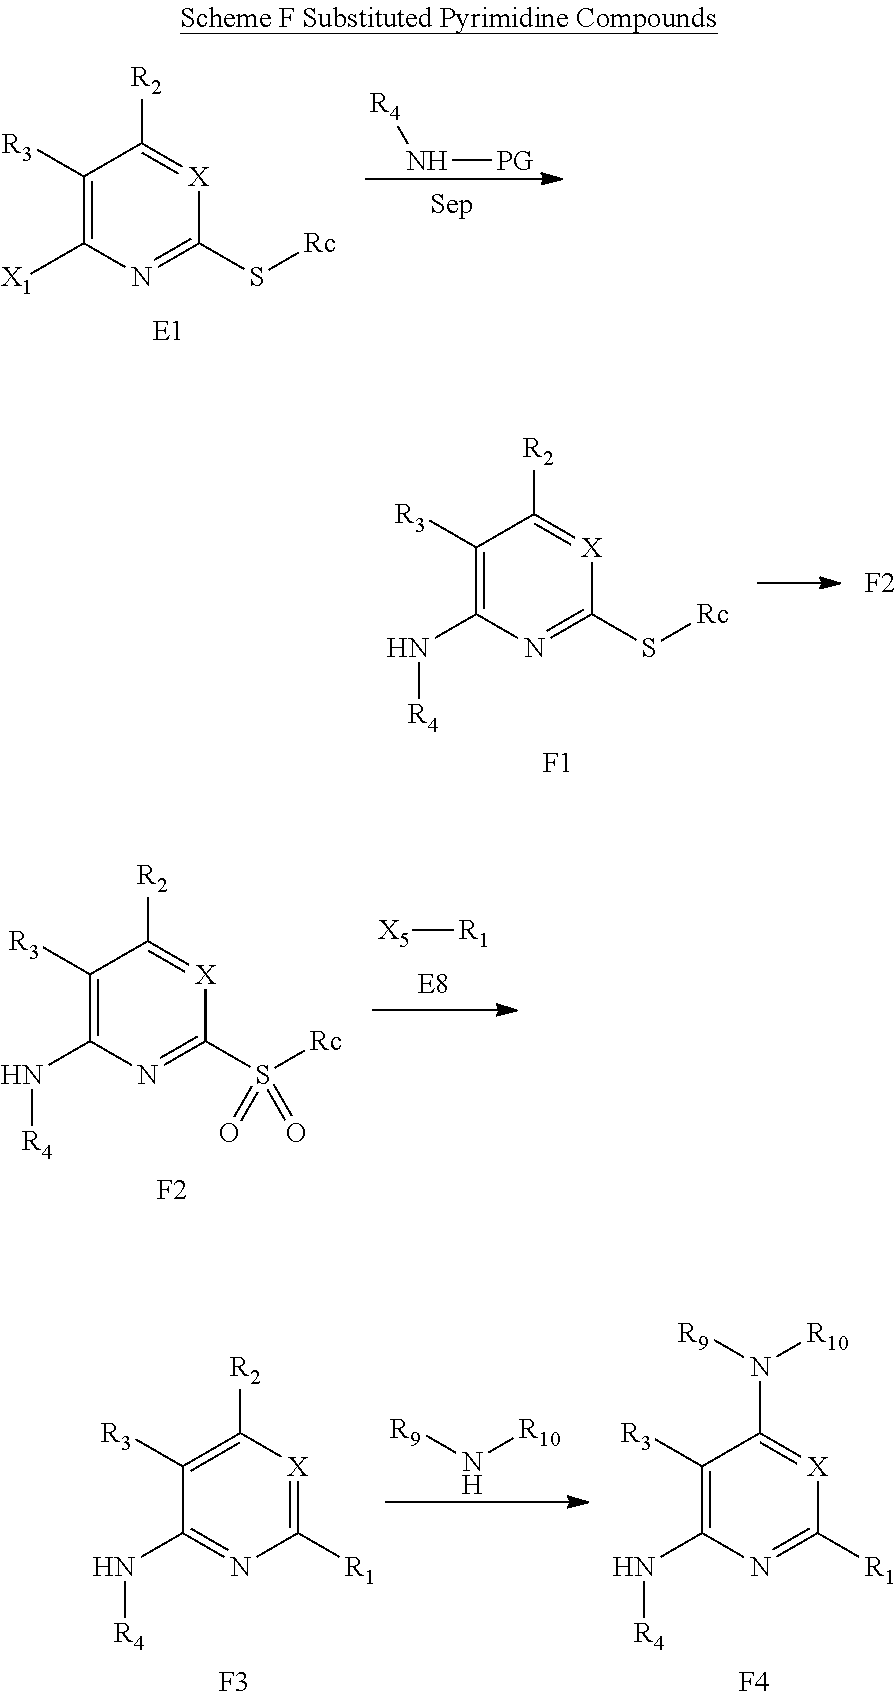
[X5][R1].C1([R3])=C(N[R4])N=C(S([Rc])(=O)=O)[X]=C1[R2].[F2].C1([R3])=C([X1])N=C(S[Rc])[X]=C1[R2].N([PG])[R4].C1([R3])=C(N[R4])N=C(S[Rc])[X]=C1[R2].[F1].[F2].C1([R3])=C([R2])[X]=C([R1])N=C1N[R4].N([R10])[R9].C1([R3])=C(N[R4])N=C([R1])[X]=C1N([R9])[R10].[F4].[F3]
